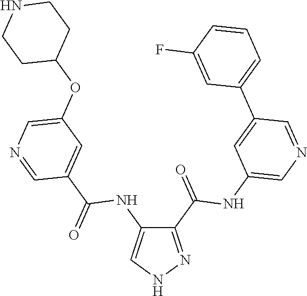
C1(C(=O)NC2=CN=CC(C3=CC=CC(F)=C3)=C2)=NNC=C1NC(C1=CC(OC2CCNCC2)=CN=C1)=O
